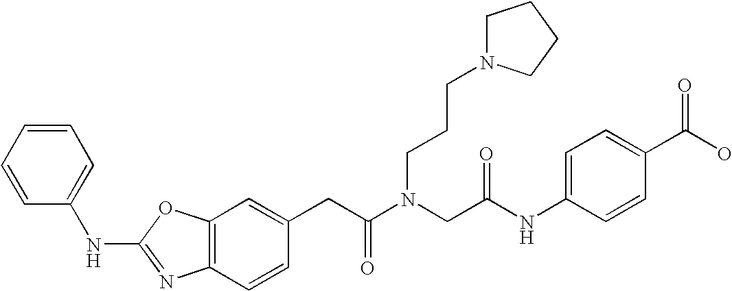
C1=C(CC(N(CC(NC2=CC=C(C(O)=O)C=C2)=O)CCCN2CCCC2)=O)C=CC2=C1OC(NC1=CC=CC=C1)=N2
